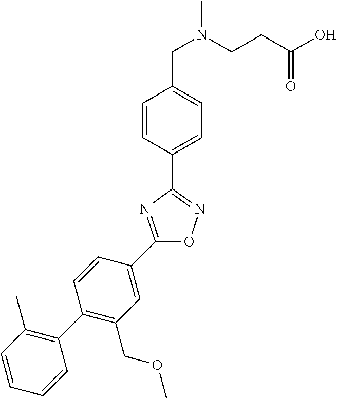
C1(C2=CC(COC)=C(C3=C(C)C=CC=C3)C=C2)=NC(C2=CC=C(CN(C)CCC(O)=O)C=C2)=NO1
